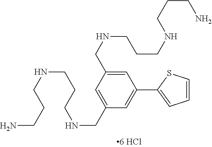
C(CNCCCNCC1=CC(CNCCCNCCCN)=CC(C2=CC=CS2)=C1)CN
